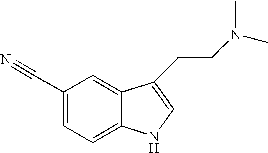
C(C1=CC=C2C(=C1)C(CCN(C)C)=CN2)#N
